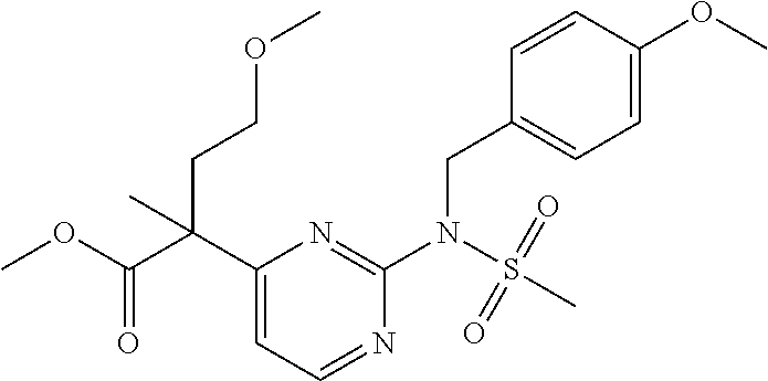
C1(CN(C2=NC(C(C(OC)=O)(CCOC)C)=CC=N2)S(=O)(=O)C)=CC=C(OC)C=C1
